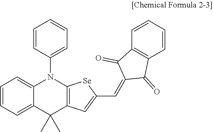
C1=CC=C2C(=C1)N(C1=CC=CC=C1)C1=C(C2(C)C)C=C(C=C2C(=O)C3=C(C2=O)C=CC=C3)[Se]1
